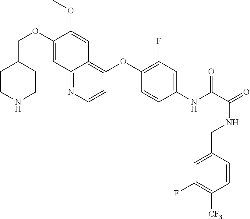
C1CNCCC1COC1=CC2=NC=CC(OC3=C(F)C=C(NC(=O)C(NCC4=CC(F)=C([CF3])C=C4)=O)C=C3)=C2C=C1OC
